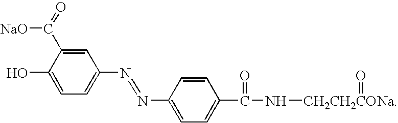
C1=C(O)C(C(=O)[NaO])=CC(N=NC2=CC=C(C(N[CH2CH2CONa]=O)=O)C=C2)=C1
